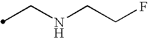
C(NCCF)C
